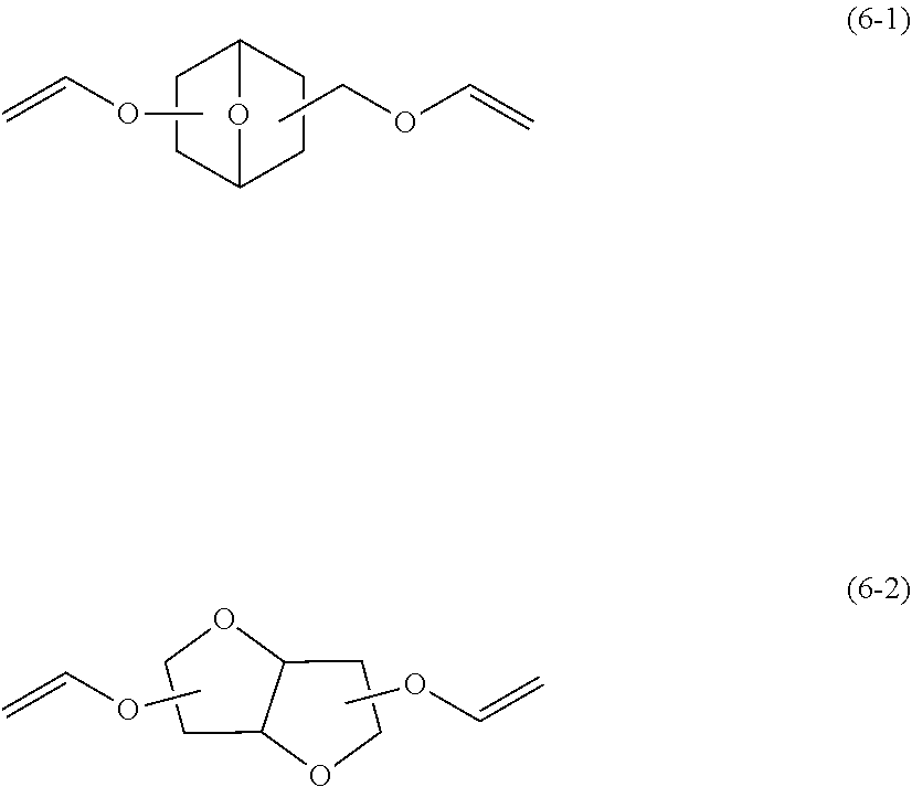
C12CCC(CC1)O2.COC=C.CCOC=C.C12C(OCC1)CCO2.COC=C.COC=C
